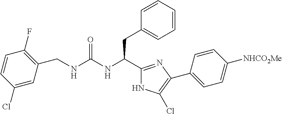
C(NC(NC(C1=NC(C2=CC=C([NHCO2Me])C=C2)=C(Cl)N1)CC1=CC=CC=C1)=O)C1=C(F)C=CC(Cl)=C1
